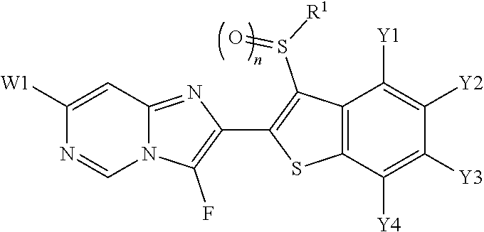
N12C(=NC(C3=C(S(=O)[R1])C4=C(S3)C([Y4])=C([Y3])C([Y2])=C4[Y1])=C1F)C=C([W1])N=C2
